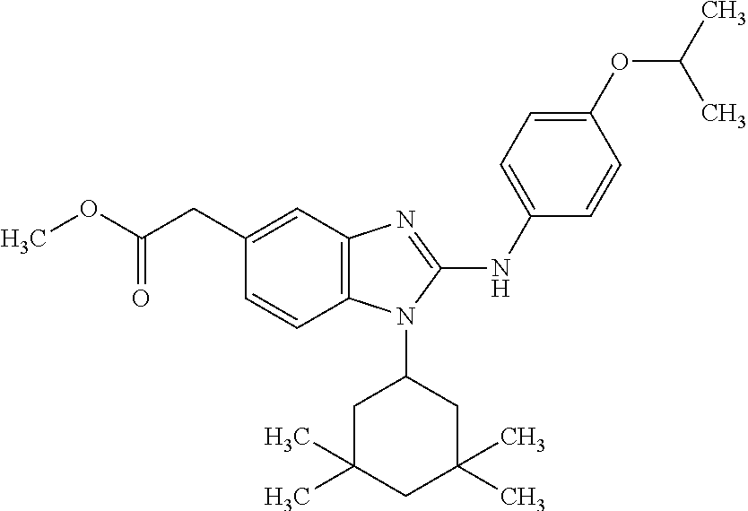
C(CC1=CC2=C(C=C1)N(C1CC(C)(C)CC(C)(C)C1)C(NC1=CC=C(OC(C)C)C=C1)=N2)(OC)=O
